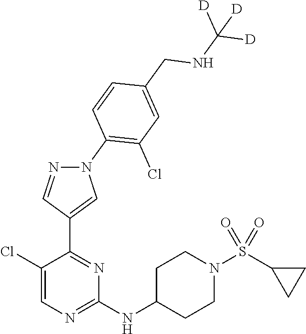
C1(NC2CCN(S(C3CC3)(=O)=O)CC2)=NC=C(Cl)C(C2=CN(C3=C(Cl)C=C(CNC([D])([D])[D])C=C3)N=C2)=N1
